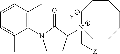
[Y].C1CC([N+]2(C[Z])CCCCCCC2)C(=O)N1C1=C(C)C=CC=C1C
